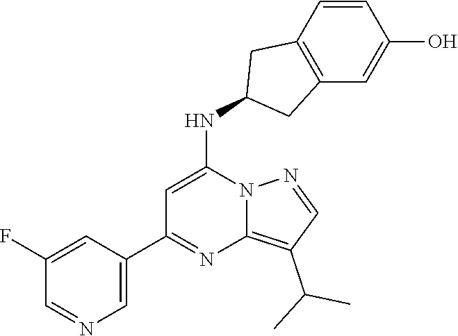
C1=C(C2=NC3=C(C(C)C)C=NN3C(NC3CC4=C(C3)C=CC(O)=C4)=C2)C=C(F)C=N1
